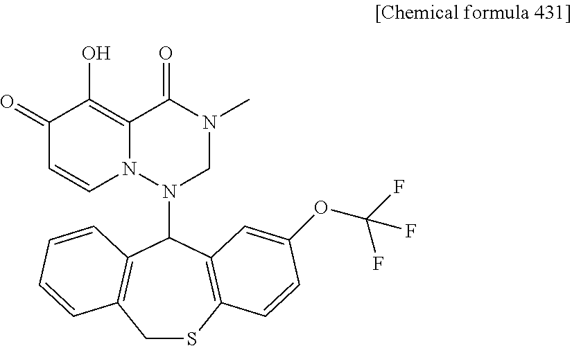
C1SC2=C(C(N3CN(C)C(=O)C4=C(O)C(=O)C=CN34)C3=C1C=CC=C3)C=C(OC(F)(F)F)C=C2
